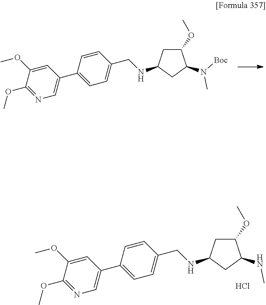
C1(OC)CC(NCC2=CC=C(C3=CN=C(OC)C(OC)=C3)C=C2)CC1N([Boc])C.C1(OC)CC(NCC2=CC=C(C3=CN=C(OC)C(OC)=C3)C=C2)CC1NC.Cl
